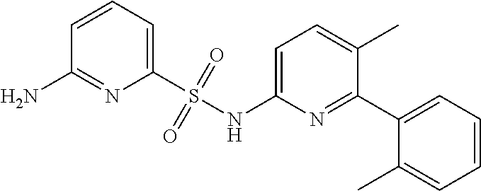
C1=CC=C(S(NC2=CC=C(C)C(C3=CC=CC=C3C)=N2)(=O)=O)N=C1N
